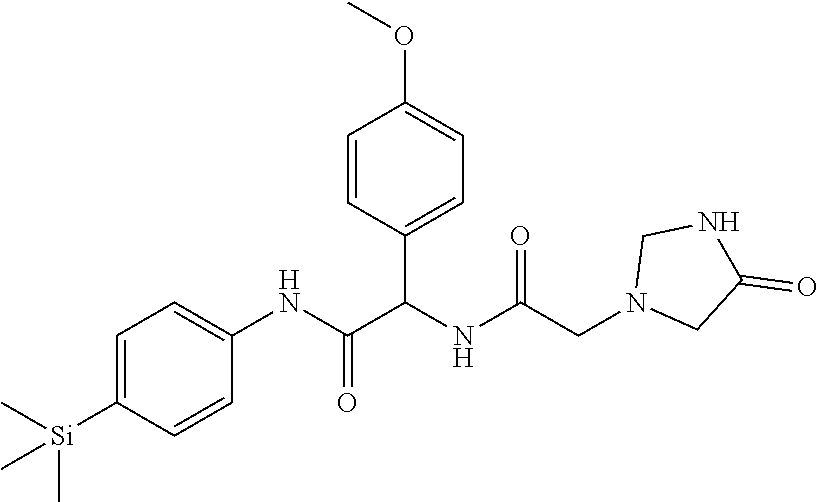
C1=C([Si](C)(C)C)C=CC(NC(=O)C(NC(CN2CC(=O)NC2)=O)C2=CC=C(OC)C=C2)=C1
